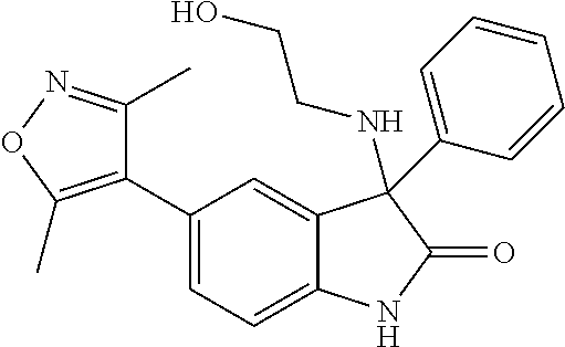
C1=C(C2=C(C)ON=C2C)C=C2C(=C1)NC(=O)C2(NCCO)C1=CC=CC=C1
